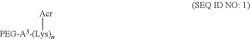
[PEG-A3-(Lys)n][Acr]
